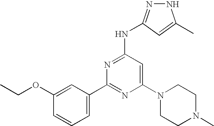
N(C1=NC(C2=CC=CC(OCC)=C2)=NC(N2CCN(C)CC2)=C1)C1=NNC(C)=C1
